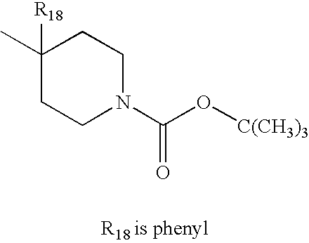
C1(C)([R18])CCN(C(O[C(CH3)3])=O)CC1
